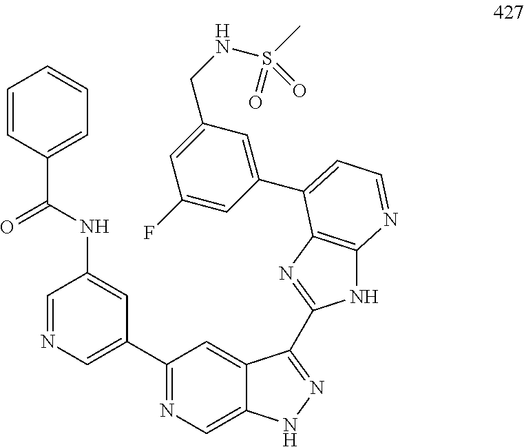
C1=NC=C(C2=NC=C3C(=C2)C(C2=NC4=C(N2)N=CC=C4C2=CC(CNS(=O)(C)=O)=CC(F)=C2)=NN3)C=C1NC(=O)C1=CC=CC=C1
